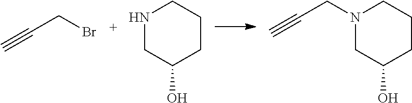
C(CBr)#C.N1CC(O)CCC1.C(CN1CC(O)CCC1)#C
